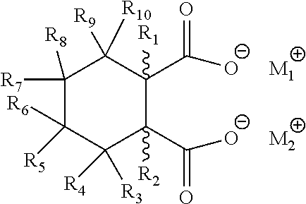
C1([R7])([R8])C([R5])([R6])C([R4])([R3])C(C([O-])=O)([R2])C(C([O-])=O)([R1])C1([R10])[R9].[M1].[M2]
